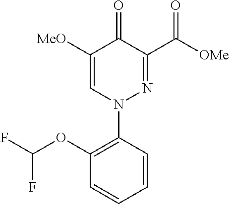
C1(OC(F)F)=C(N2N=C(C([OMe])=O)C(=O)C([MeO])=C2)C=CC=C1
